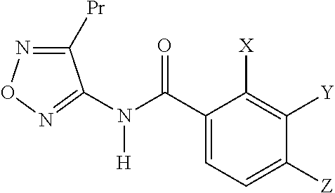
C1([Pr])=NON=C1N(C(C1=CC=C([Z])C([Y])=C1[X])=O)[H]
